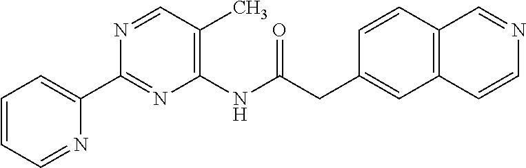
C1=CC=NC(C2=NC(NC(CC3=CC4=C(C=C3)C=NC=C4)=O)=C(C)C=N2)=C1
